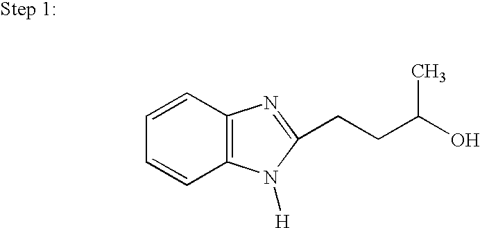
C1=CC2=C(C=C1)N=C(CCC(O)C)N2[H]
